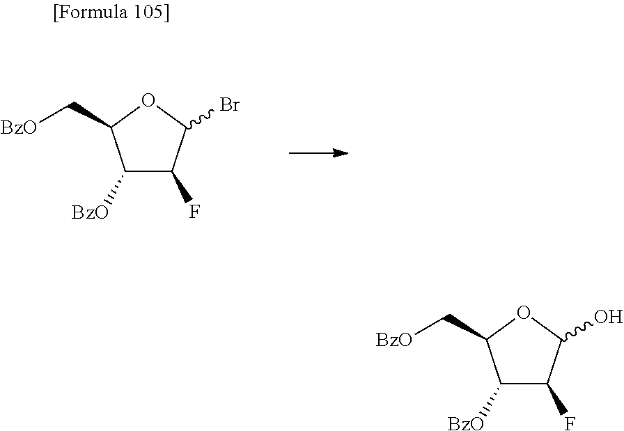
C1([BzO])C(F)C(Br)OC1C[BzO].C1([BzO])C(F)C(O)OC1C[BzO]
